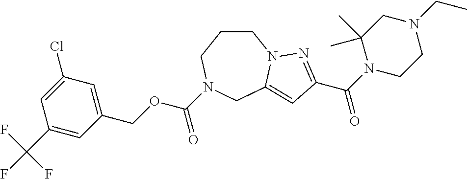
C1CCN(C(OCC2=CC(Cl)=CC(C(F)(F)F)=C2)=O)CC2=CC(C(=O)N3CCN(CC)CC3(C)C)=NN12
